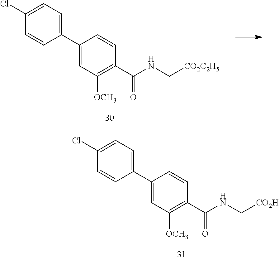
C1=CC(C2=CC([OCH3])=C(C(NC[CO2H])=O)C=C2)=CC=C1Cl.C1=CC(C2=CC([OCH3])=C(C(NC[CO2C2H5])=O)C=C2)=CC=C1Cl
